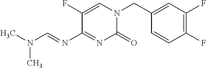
C1(=O)N(CC2=CC(F)=C(F)C=C2)C=C(F)C(N=CN(C)C)=N1
